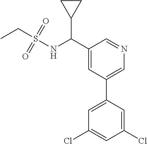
C1(C(NS(=O)(=O)CC)C2CC2)=CC(C2=CC(Cl)=CC(Cl)=C2)=CN=C1
